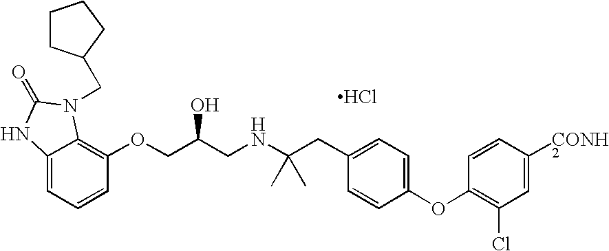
Cl.C12=CC=CC(OCC(CNC(CC3=CC=C(OC4=C(Cl)C=C([CONH2])C=C4)C=C3)(C)C)O)=C1N(CC1CCCC1)C(=O)N2
